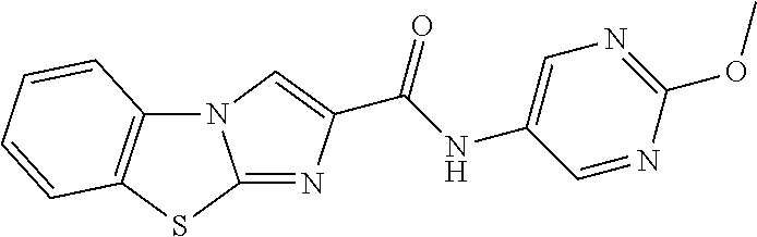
N12C3=C(SC1=NC(C(NC1=CN=C(OC)N=C1)=O)=C2)C=CC=C3
